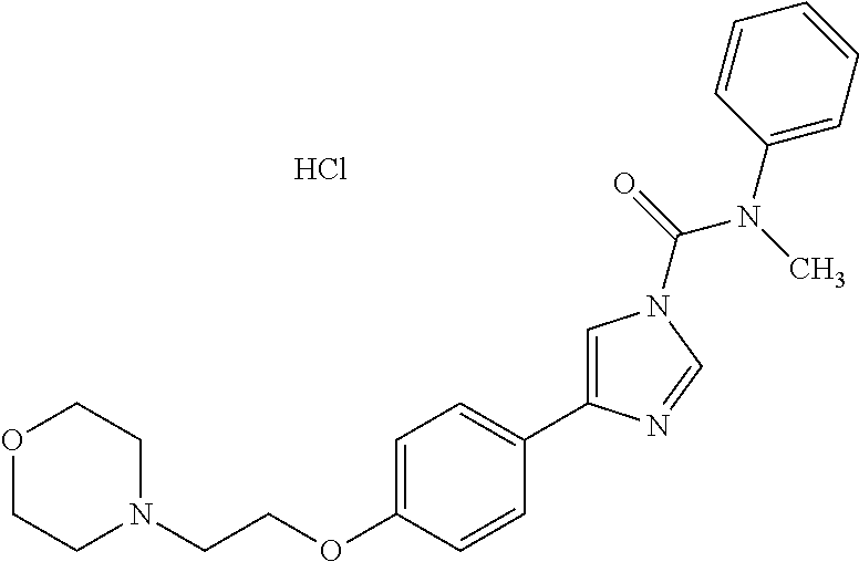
O1CCN(CCOC2=CC=C(C3=CN(C(N(C4=CC=CC=C4)C)=O)C=N3)C=C2)CC1.Cl
